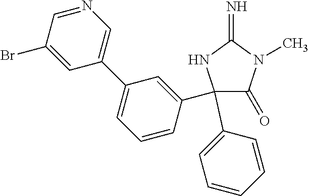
C1(C2=CC=CC=C2)(C2=CC(C3=CN=CC(Br)=C3)=CC=C2)C(=O)N(C)C(=N)N1
